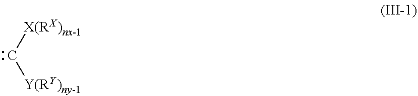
C([X(RX)nx-1])[Y(RY)ny-1]
